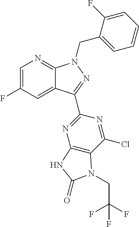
C1=C(F)C=C2C(=N1)N(CC1=CC=CC=C1F)N=C2C1=NC2=C(C(Cl)=N1)N(CC(F)(F)F)C(=O)N2
